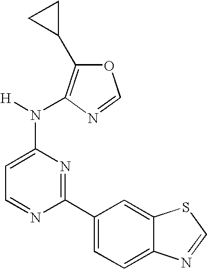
C1=NC(C2=CC=C3C(=C2)SC=N3)=NC(N([H])C2=C(C3CC3)OC=N2)=C1
